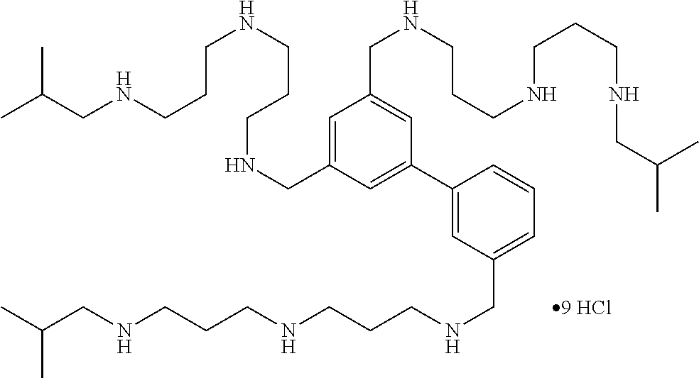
C1=C(CNCCCNCCCNCC(C)C)C=C(C2=CC(CNCCCNCCCNCC(C)C)=CC=C2)C=C1CNCCCNCCCNCC(C)C
